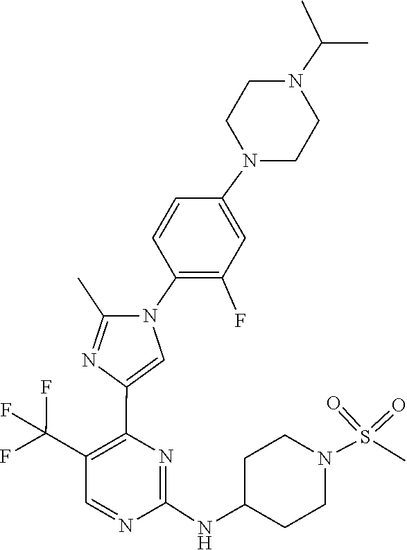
N1=CC(C(F)(F)F)=C(C2=CN(C3=C(F)C=C(N4CCN(C(C)C)CC4)C=C3)C(C)=N2)N=C1NC1CCN(S(=O)(=O)C)CC1
